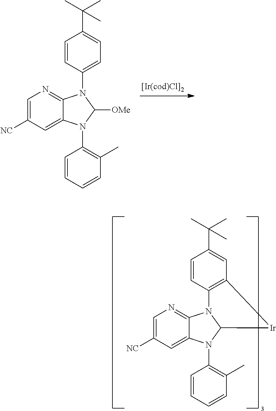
C1=C([NC])C=C2C(=N1)N(C1=CC=C(C(C)(C)C)C=C1)C([OMe])N2C1=C(C)C=CC=C1.C1=C([NC])C=C2C(=N1)N1C(N2C2=C(C)C=CC=C2)[Ir]C2=C1C=CC(C(C)(C)C)=C2
